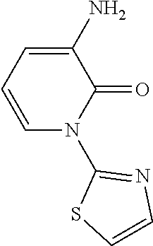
C1(N)=CC=CN(C2=NC=CS2)C1=O
